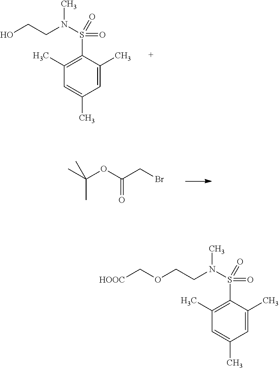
C1(C)=C(S(N(CCO)C)(=O)=O)C(C)=CC(C)=C1.C(=O)(OC(C)(C)C)CBr.C1(C)=C(S(N(CCOC[HOOC])C)(=O)=O)C(C)=CC(C)=C1
